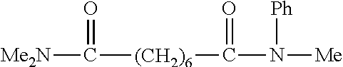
[Me2N]C([(CH2)6]C(N([Me])[Ph])=O)=O
